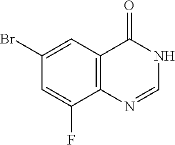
C1(Br)=CC2=C(C(F)=C1)N=CNC2=O
